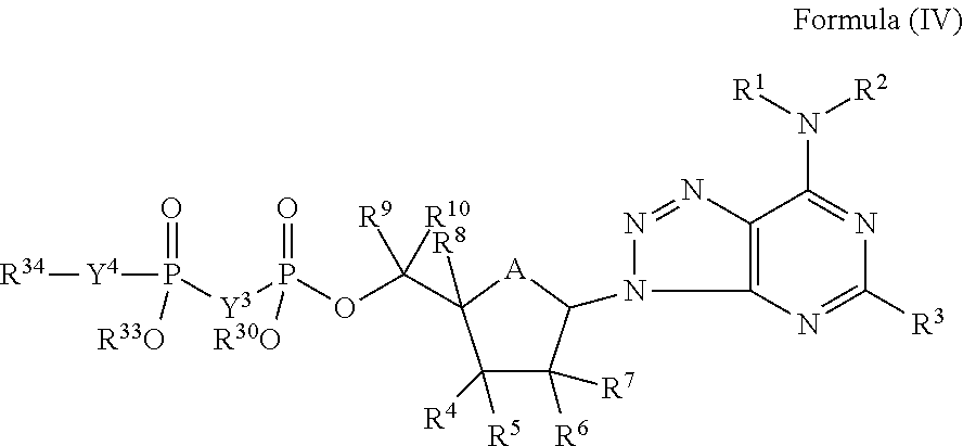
P(=O)([Y4][R34])([R33O])[Y3]P(=O)([R30O])OC([R10])([R9])C1([R8])[A]C(N2N=NC3=C2N=C([R3])N=C3N([R1])[R2])C([R7])([R6])C1([R4])[R5]
